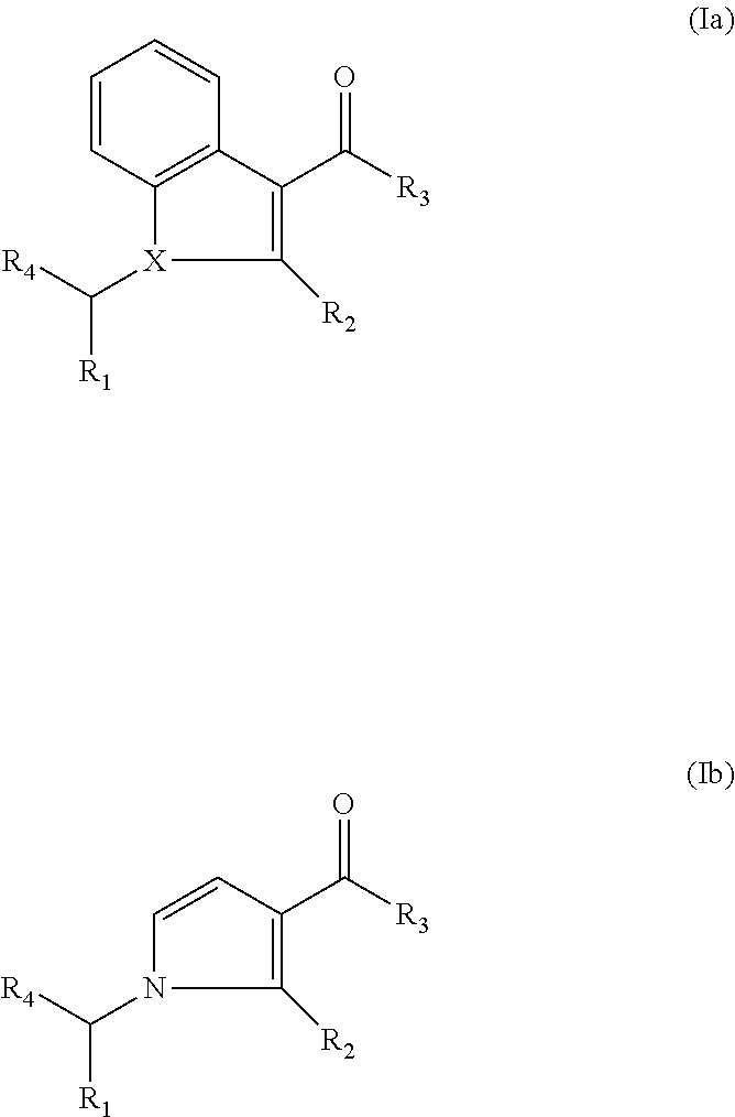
C1=CC2=C(C=C1)C(C([R3])=O)=C([R2])[X]2C([R4])[R1].C1=CC(C([R3])=O)=C([R2])N1C([R4])[R1]
